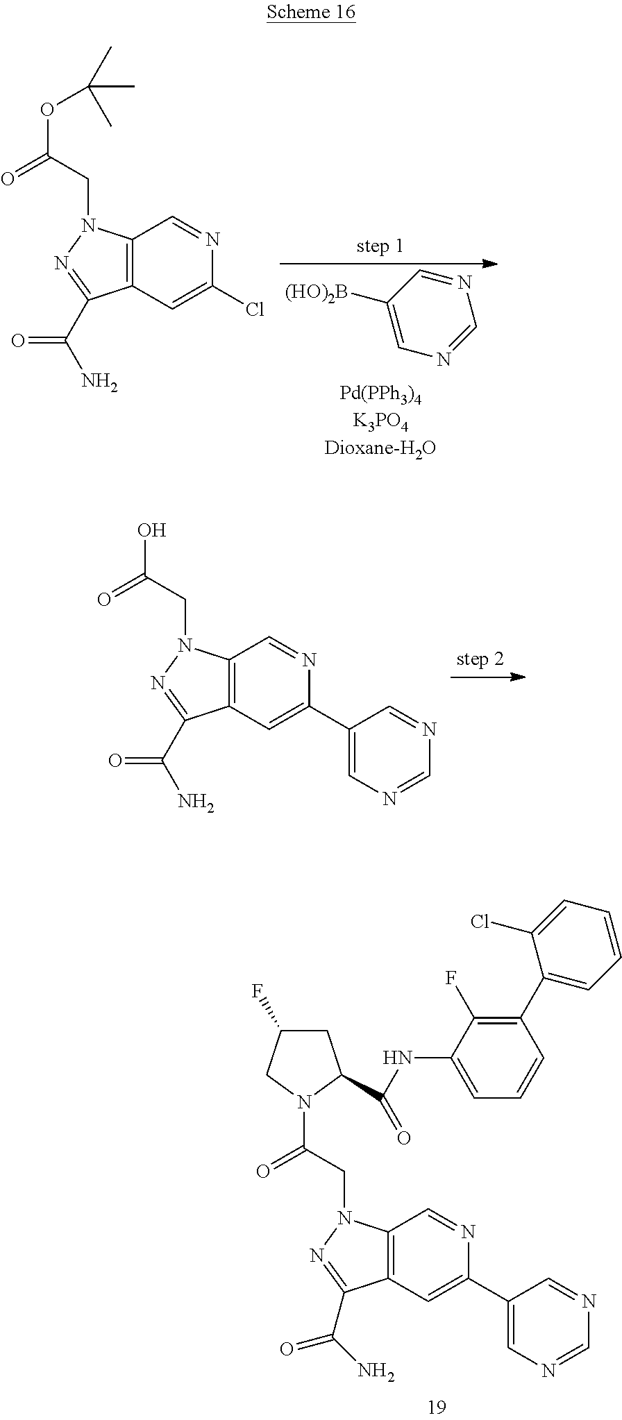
C12=C(C=C(Cl)N=C1)C(C(=O)N)=NN2CC(=O)OC(C)(C)C.N1=CC([(HO)2B])=CN=C1.C12=C(C=C(C3=CN=CN=C3)N=C1)C(C(=O)N)=NN2CC(=O)O.N(C1=CC=CC(C2=CC=CC=C2Cl)=C1F)C(=O)C1CC(F)CN1C(CN1C2=C(C=C(C3=CN=CN=C3)N=C2)C(C(=O)N)=N1)=O
